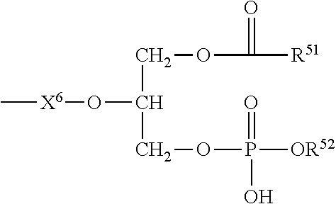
C[X6]OC(COC(=O)[R51])COP([OR52])(=O)O
